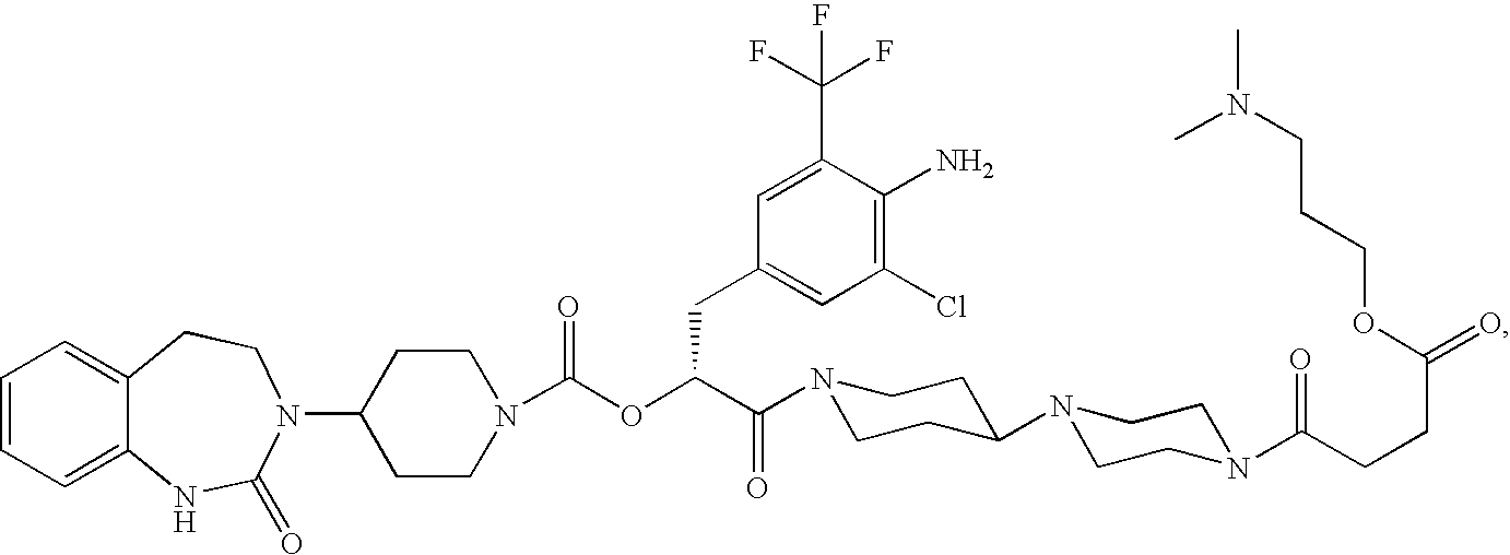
C1=CC=C2C(=C1)CCN(C1CCN(C(OC(C(=O)N3CCC(N4CCN(C(CCC(=O)OCCCN(C)C)=O)CC4)CC3)CC3=CC(Cl)=C(N)C(C(F)(F)F)=C3)=O)CC1)C(=O)N2
